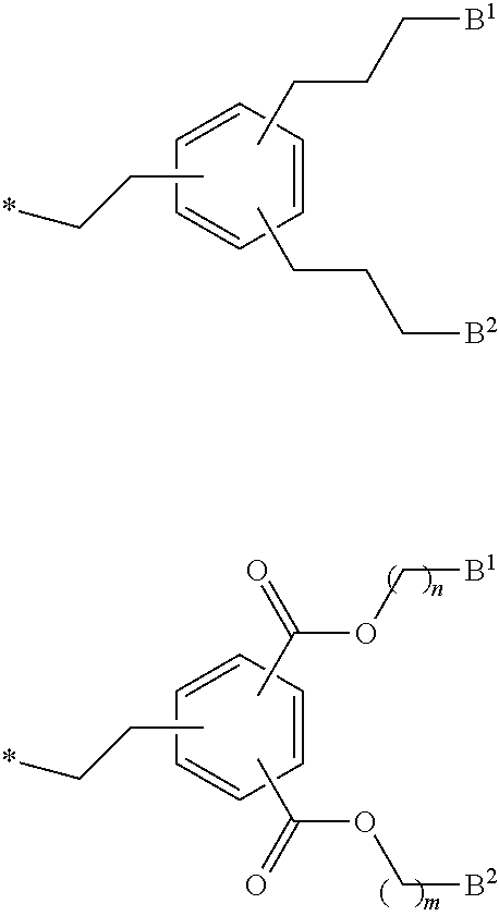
CCCC[B1].CCCC[B2].C1=CC=CC=C1.CCC*.CC(OC[B1])=O.CC(OC[B2])=O.C1=CC=CC=C1.CCC*
